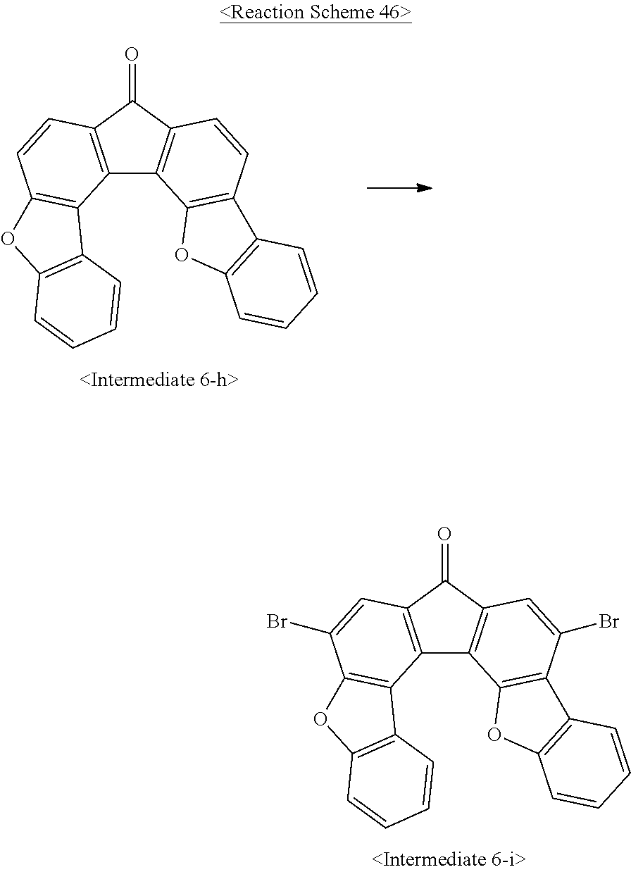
C12=C(C(=O)C3=C1C1=C(C=C3)C3=C(O1)C=CC=C3)C=CC1=C2C2=C(O1)C=CC=C2.C12=C(C(=O)C3=C1C1=C(C(Br)=C3)C3=C(O1)C=CC=C3)C=C(Br)C1=C2C2=C(O1)C=CC=C2
